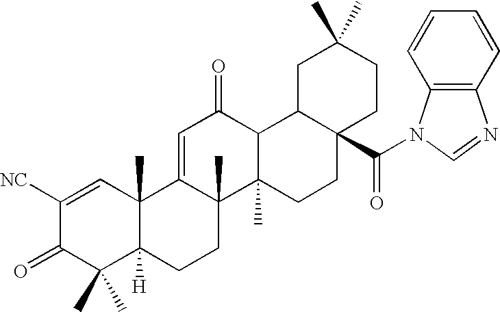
C1([NC])=CC2(C)C([H])(C(C)(C)C1=O)CCC1(C)C2=CC(=O)C2C1(C)CCC1(C(N3C4=C(N=C3)C=CC=C4)=O)CCC(C)(C)CC12
